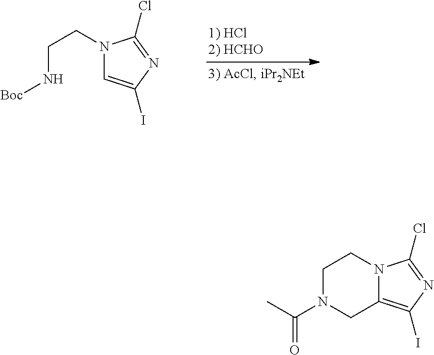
N1(CCN[Boc])C=C(I)N=C1Cl.N12C(=C(I)N=C1Cl)CN(C(C)=O)CC2
